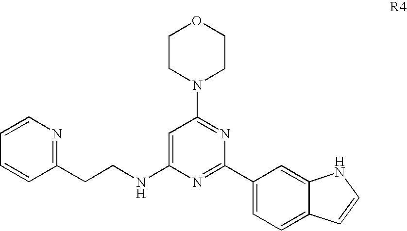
C1=CC(CCNC2=CC(N3CCOCC3)=NC(C3=CC=C4C(=C3)NC=C4)=N2)=NC=C1
